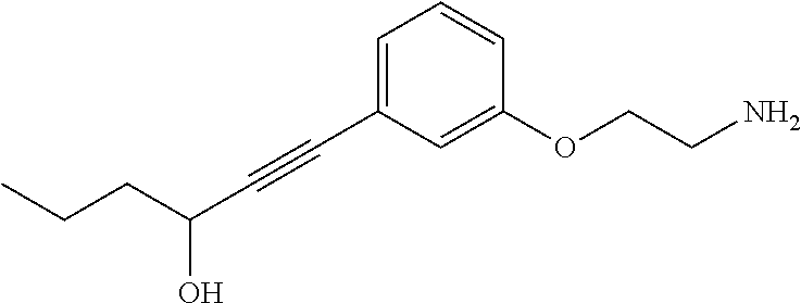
C(C#CC1=CC=CC(OCCN)=C1)(CCC)O
